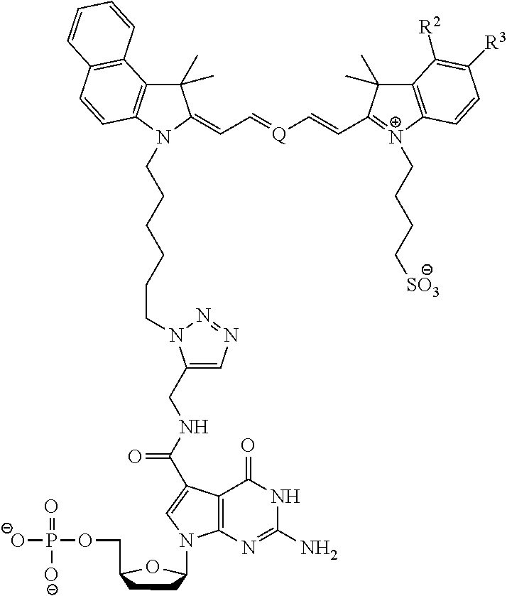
C1(C)(C)C2=C(N(CCCCCCN3C(CNC(C4=CN(C5CCC(COP(=O)([O-])[O-])O5)C5=C4C(=O)NC(N)=N5)=O)=CN=N3)C1=CC=[Q]C=CC1=[N+](CCCC[SO3])C3=C(C1(C)C)C([R2])=C([R3])C=C3)C=CC1=C2C=CC=C1
